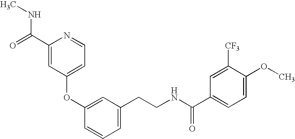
C1(OC2=CC(CCNC(=O)C3=CC=C(OC)C([CF3])=C3)=CC=C2)=CC=NC(C(NC)=O)=C1
